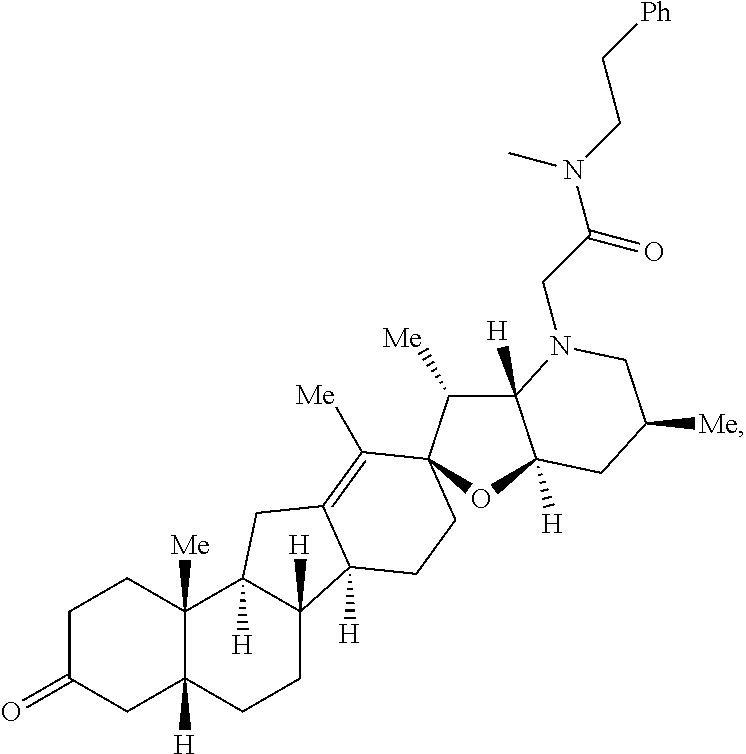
C1C(=O)CC2([H])C([Me])(C1)C1([H])C([H])(CC2)C2([H])C(=C([Me])C3(C([Me])C4([H])C([H])(O3)CC([Me])CN4CC(N(CC[Ph])C)=O)CC2)C1
